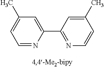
C1=NC(C2=NC=CC(C)=C2)=CC(C)=C1
